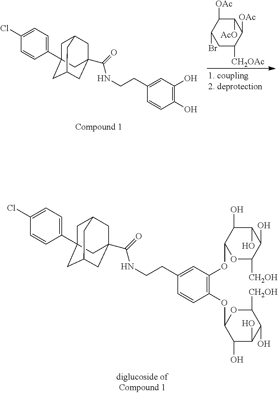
C1(OC2C(O)C(O)C(O)C([CH2OH])O2)=C(OC2C(O)C(O)C(O)C([CH2OH])O2)C=CC(CCNC(C23CC4CC(C5=CC=C(Cl)C=C5)(CC(C2)C4)C3)=O)=C1.C1([OAc])C(Br)CC([CH2OAc])C([OAc])C1[AcO].C1(O)=C(O)C=CC(CCNC(C23CC4CC(C5=CC=C(Cl)C=C5)(CC(C2)C4)C3)=O)=C1
